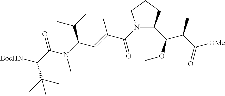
[BocHN]C(C(N(C)C(C=C(C(=O)N1C(C(OC)C(C([OMe])=O)C)CCC1)C)C(C)C)=O)C(C)(C)C
